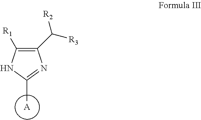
[A].C1(C([R3])[R2])=C([R1])NC(C)=N1
